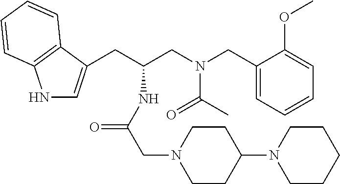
N1C=C(CC(CN(CC2=CC=CC=C2OC)C(=O)C)NC(=O)CN2CCC(N3CCCCC3)CC2)C2=C1C=CC=C2
